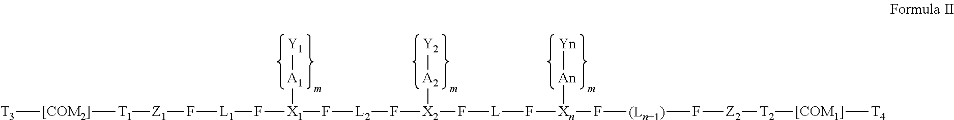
[T3][[COM2]][T1][Z1]F[L1]F[X1](F[L2]F[X2](F[L]F[Xn](F[(Ln+1)]F[Z2][T2][[COM1]][T4])[An][Yn])[A2][Y2])[A1][Y1]
